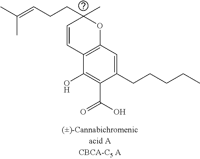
C1=CC2=C(OC1(CCC=C(C)C)C)C=C(CCCCC)C(C(O)=O)=C2O
